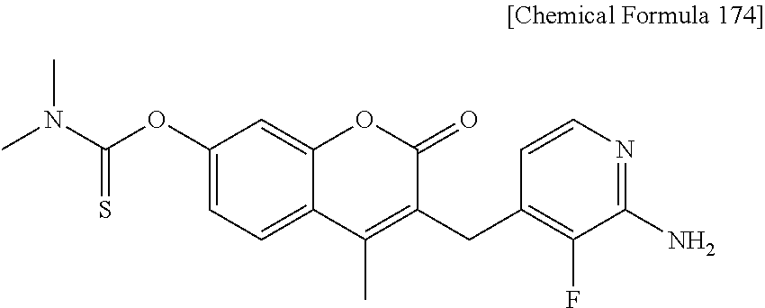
O(C1=CC=C2C(=C1)OC(=O)C(CC1=C(F)C(N)=NC=C1)=C2C)C(=S)N(C)C
